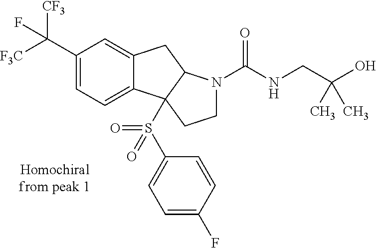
C1(C([F3C])([CF3])F)=CC=C2C(=C1)CC1C2(S(=O)(C2=CC=C(F)C=C2)=O)CCN1C(=O)NCC(O)(C)C
